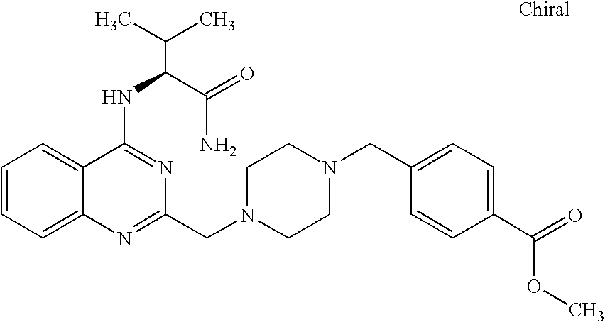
C1=CC=C2C(=C1)C(NC(C(N)=O)C(C)C)=NC(CN1CCN(CC3=CC=C(C(OC)=O)C=C3)CC1)=N2
